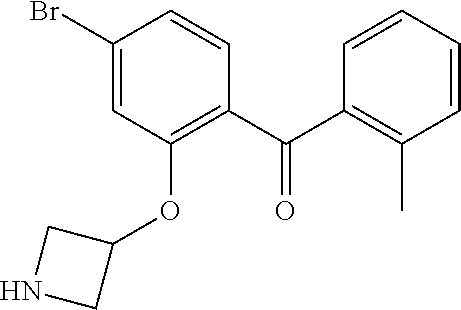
C1(Br)=CC(OC2CNC2)=C(C(C2=C(C)C=CC=C2)=O)C=C1
